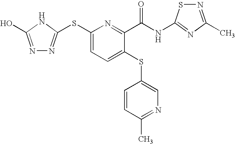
C1(SC2=NN=C(O)N2)=CC=C(SC2=CN=C(C)C=C2)C(C(NC2=NC(C)=NS2)=O)=N1
